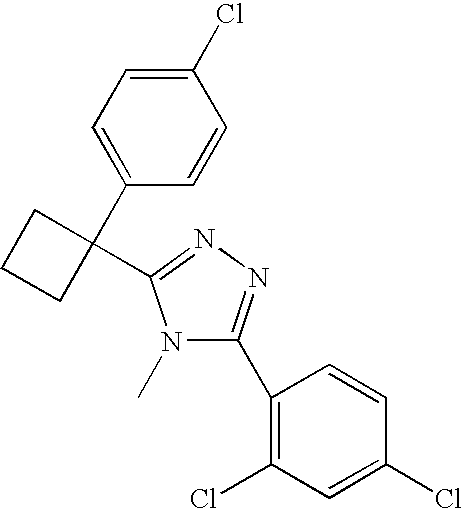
C1(Cl)=CC=C(C2(C3=NN=C(C4=C(Cl)C=C(Cl)C=C4)N3C)CCC2)C=C1
